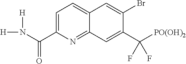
C1=C(C(N([H])[H])=O)N=C2C(=C1)C=C(Br)C(C([PO(OH)2])(F)F)=C2
